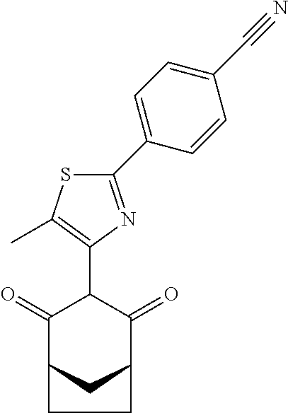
C1(=O)C2CC(C(=O)C1C1=C(C)SC(C3=CC=C(C#N)C=C3)=N1)CC2
